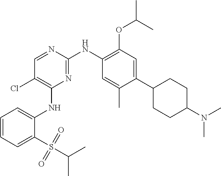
C1=CC=C(S(C(C)C)(=O)=O)C(NC2=C(Cl)C=NC(NC3=C(OC(C)C)C=C(C4CCC(N(C)C)CC4)C(C)=C3)=N2)=C1
